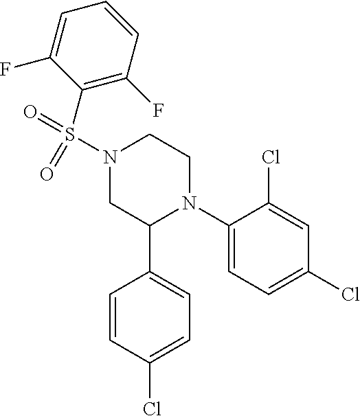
C1(N2CCN(S(=O)(=O)C3=C(F)C=CC=C3F)CC2C2=CC=C(Cl)C=C2)=CC=C(Cl)C=C1Cl
